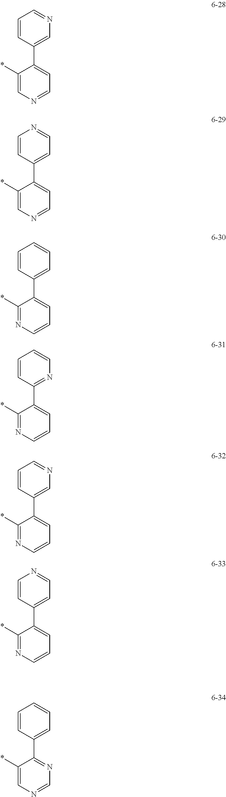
C1=CC(C2=CC=NC=C2*)=CN=C1.C1=CC(C2=CC=NC=C2*)=CC=N1.C1=CC(C2=CC=CN=C2*)=CC=C1.C1=CC(C2=CC=CN=C2*)=NC=C1.C1=CC(C2=CC=CN=C2*)=CN=C1.C1=CC(C2=CC=CN=C2*)=CC=N1.C1=CC(C2=NC=NC=C2*)=CC=C1
